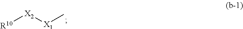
[R10][X2][X1]C
